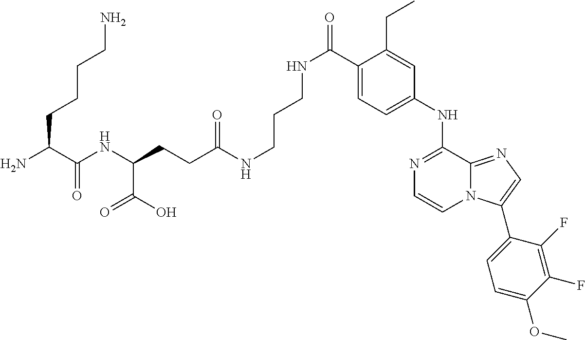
C1(NC2=CC=C(C(NCCCNC(CCC(C(=O)O)NC(C(CCCCN)N)=O)=O)=O)C(CC)=C2)=NC=CN2C1=NC=C2C1=CC=C(OC)C(F)=C1F
